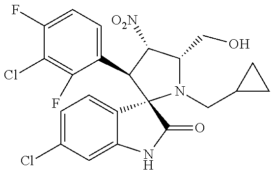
C1(F)=CC=C(C2C([O2N])C(CO)N(CC3CC3)C23C2=CC=C(Cl)C=C2NC3=O)C(F)=C1Cl
